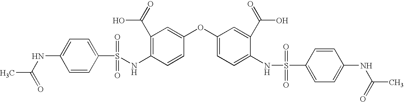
C1(NS(C2=CC=C(NC(C)=O)C=C2)(=O)=O)=C(C(=O)O)C=C(OC2=CC=C(NS(=O)(=O)C3=CC=C(NC(C)=O)C=C3)C(C(=O)O)=C2)C=C1
